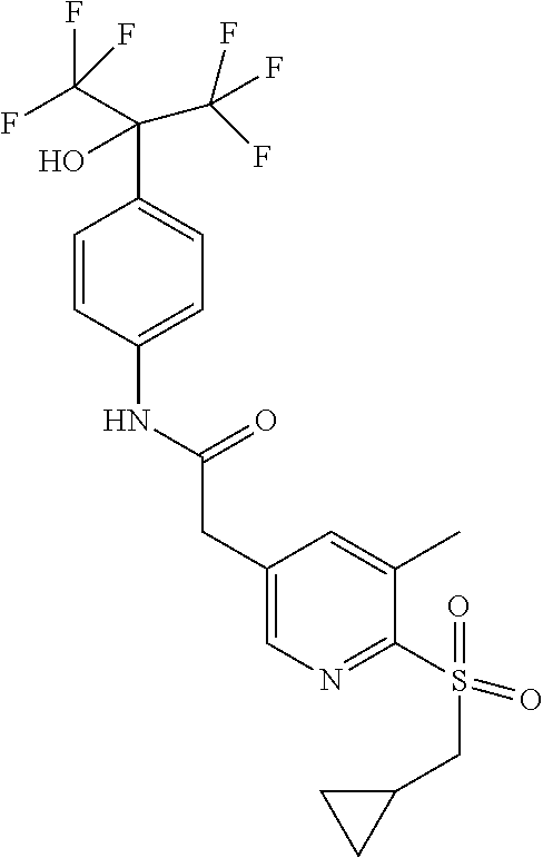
C1=CC(NC(CC2=CN=C(S(=O)(CC3CC3)=O)C(C)=C2)=O)=CC=C1C(C(F)(F)F)(O)C(F)(F)F
